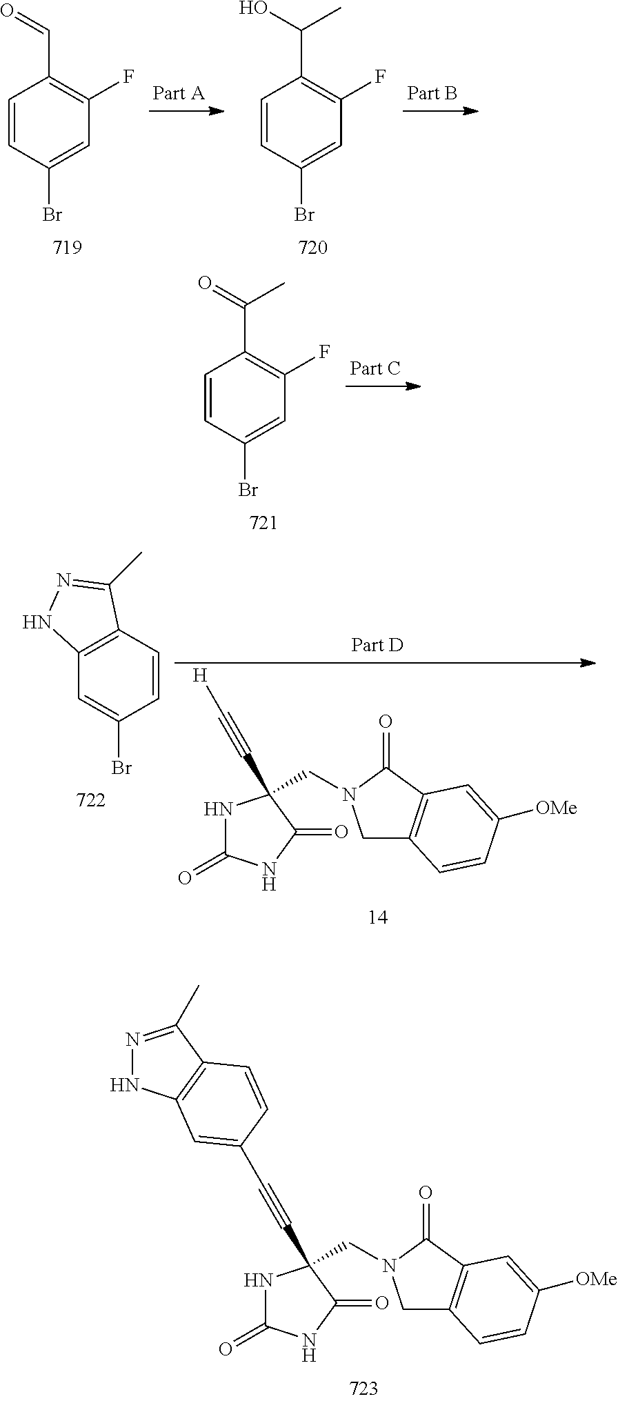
C1=CC(Br)=CC(F)=C1C=O.C1=CC(Br)=CC(F)=C1C(O)C.C1=CC(Br)=CC(F)=C1C(=O)C.N1C(=O)NC(=O)C1(CN1CC2=C(C1=O)C=C([OMe])C=C2)C#C[H].C1=CC2=C(C=C1Br)NN=C2C.N1C(=O)NC(=O)C1(CN1CC2=C(C1=O)C=C([OMe])C=C2)C#CC1=CC2=C(C(C)=NN2)C=C1
